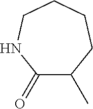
C1(=O)C(C)CCCCN1
